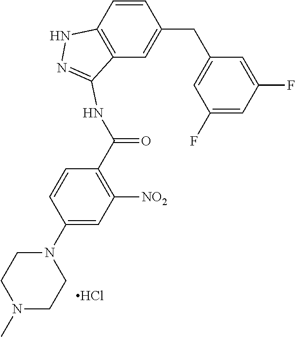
C1=CC2=C(C=C1CC1=CC(F)=CC(F)=C1)C(NC(C1=C([NO2])C=C(N3CCN(C)CC3)C=C1)=O)=NN2.Cl
